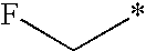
FC*
